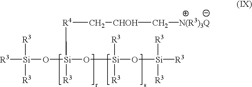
[R3][Si]([R3])([R3])O[Si]([R4]C[CHOH]C[N(R3)3Q])([R3])O[Si](O[Si]([R3])([R3])[R3])([R3])[R3]
